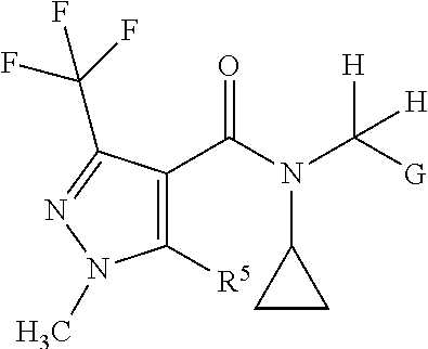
C1([R5])=C(C(N(C2CC2)C([H])([G])[H])=O)C(C(F)(F)F)=NN1C
